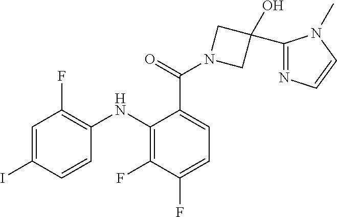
C1=C(I)C=CC(NC2=C(F)C(F)=CC=C2C(N2CC(O)(C3=NC=CN3C)C2)=O)=C1F
